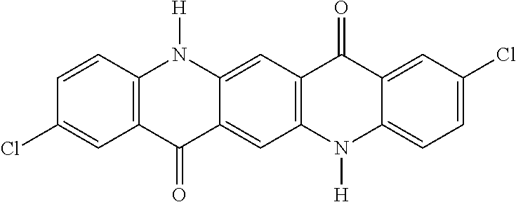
C1=CC2=C(C=C1Cl)C(=O)C1=CC3=C(C=C1N2[H])C(=O)C1=CC(Cl)=CC=C1N3[H]
